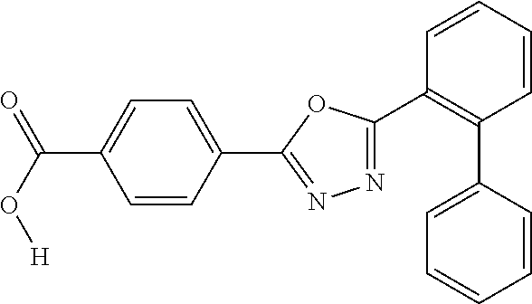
N1=C(C2=C(C3=CC=CC=C3)C=CC=C2)OC(C2=CC=C(C(=O)O[H])C=C2)=N1
